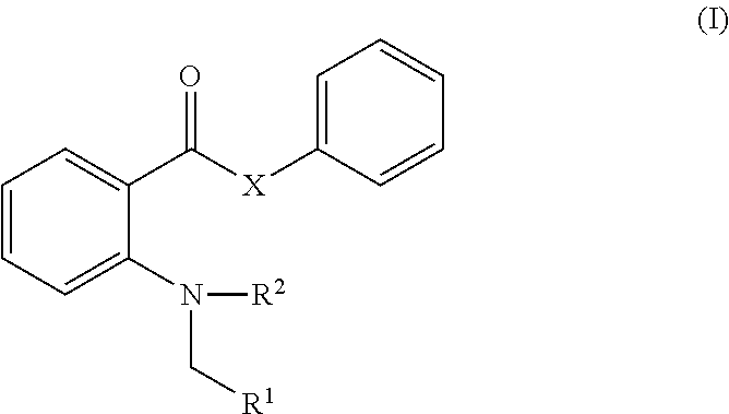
C1=C([X]C(C2=CC=CC=C2N([R2])C[R1])=O)C=CC=C1
